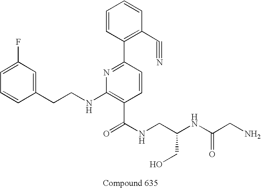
C1=CC(CCNC2=C(C(NCC(NC(CN)=O)CO)=O)C=CC(C3=C(C#N)C=CC=C3)=N2)=CC(F)=C1
